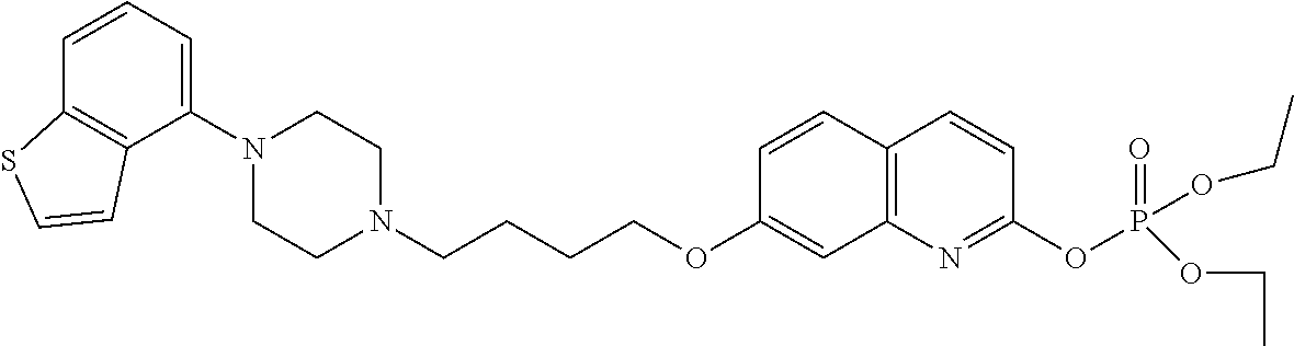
C1N(C2=CC=CC3=C2C=CS3)CCN(CCCCOC2=CC3=C(C=C2)C=CC(OP(OCC)(=O)OCC)=N3)C1
